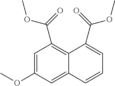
C1=C(OC)C=C2C(=C1C(=O)OC)C(C(=O)OC)=CC=C2
